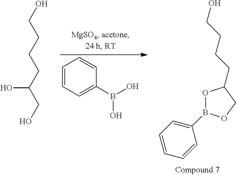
OCCCCC(CO)O.C1=CC=C(B(O)O)C=C1.OCCCCC1OB(C2=CC=CC=C2)OC1
